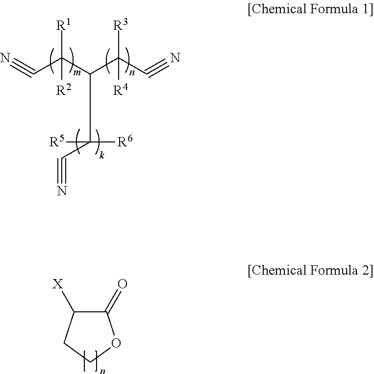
N#CC([R1])(C(C([R5])([R6])C#N)C(C#N)([R3])[R4])[R2].C1(=O)C([X])CCO1
